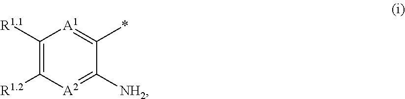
C1([R1.1])=C([R1.2])[A2]=C([NH2])C(*)=[A1]1
